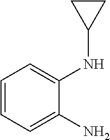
C1=CC=C(N)C(NC2CC2)=C1
